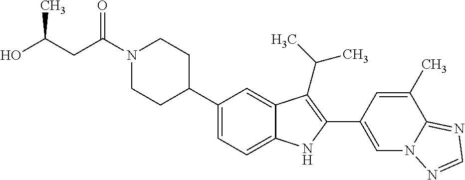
C1=C(C2=C(C(C)C)C3=CC(C4CCN(C(CC(O)C)=O)CC4)=CC=C3N2)C=C(C)C2=NC=NN12
